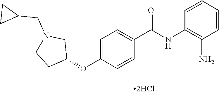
C1=CC=CC(N)=C1NC(C1=CC=C(OC2CN(CC3CC3)CC2)C=C1)=O
